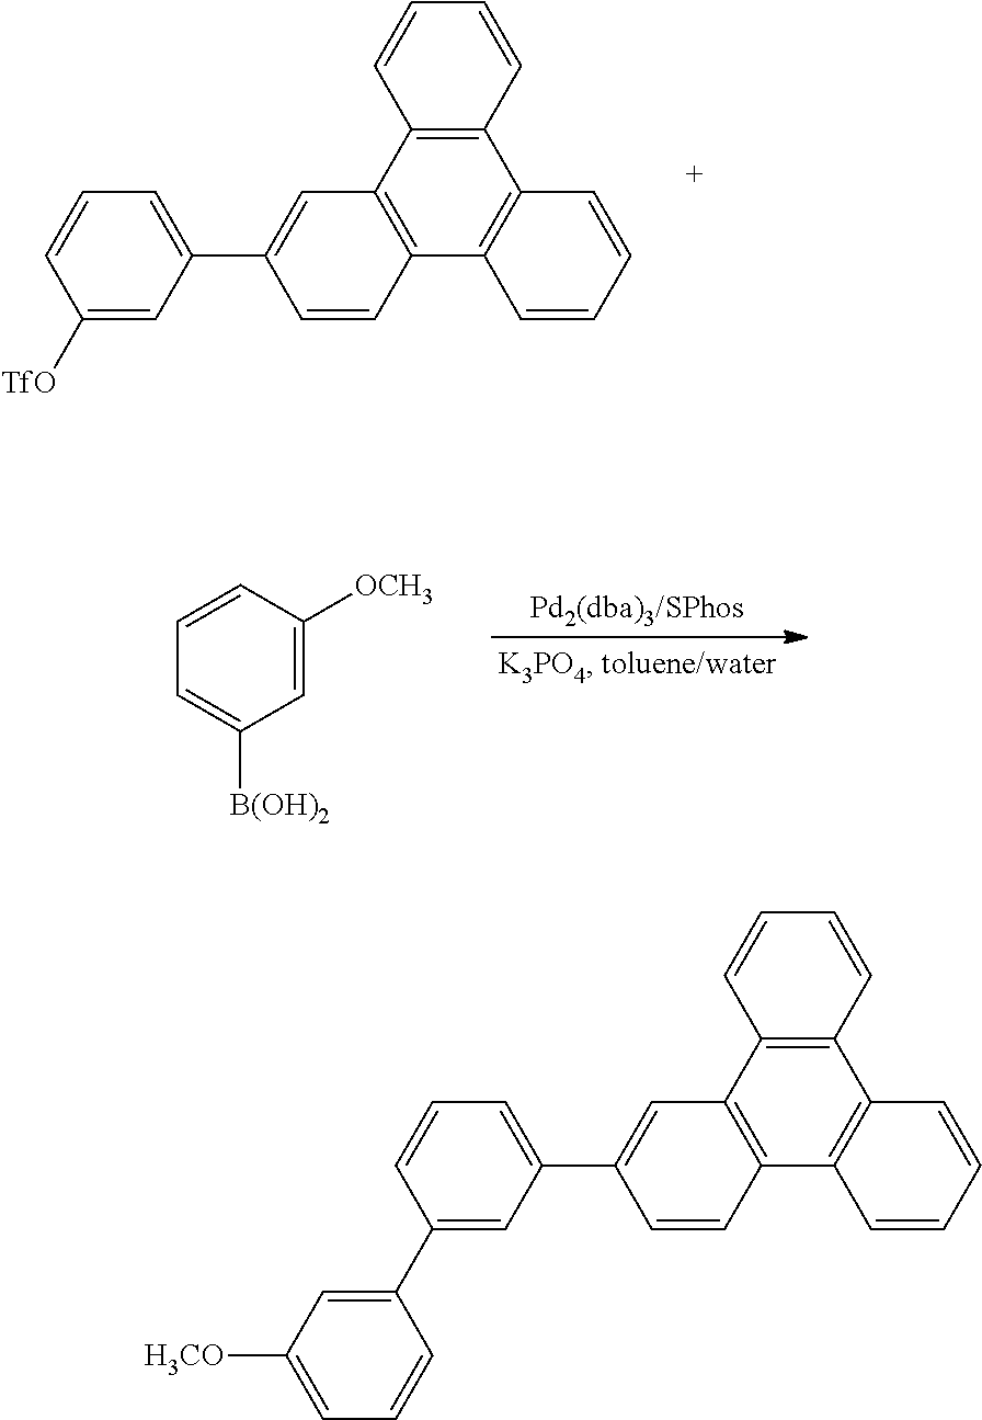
C1([TfO])=CC(C2=CC3=C(C=C2)C2=C(C4=C3C=CC=C4)C=CC=C2)=CC=C1.C1=C([OCH3])C=CC=C1[B(OH)2].C1(C2=CC([H3CO])=CC=C2)=CC(C2=CC3=C(C=C2)C2=C(C4=C3C=CC=C4)C=CC=C2)=CC=C1
